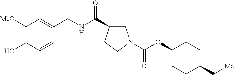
C1([MeO])=C(O)C=CC(CNC(=O)C2CN(C(OC3CCC(C[Me])CC3)=O)CC2)=C1
